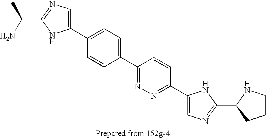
NC(C)C1=NC=C(C2=CC=C(C3=NN=C(C4=CN=C(C5CCCN5)N4)C=C3)C=C2)N1
